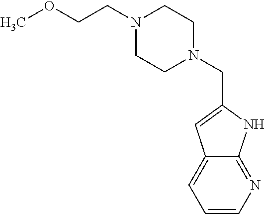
C1=CN=C2C(=C1)C=C(CN1CCN(CCOC)CC1)N2
